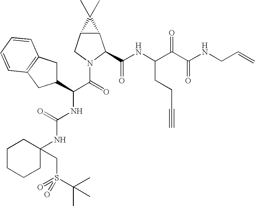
C12C(CN(C(=O)C(C3CC4=C(C3)C=CC=C4)NC(NC3(CS(=O)(C(C)(C)C)=O)CCCCC3)=O)C1C(NC(C(C(NCC=C)=O)=O)CCC#C)=O)C2(C)C
